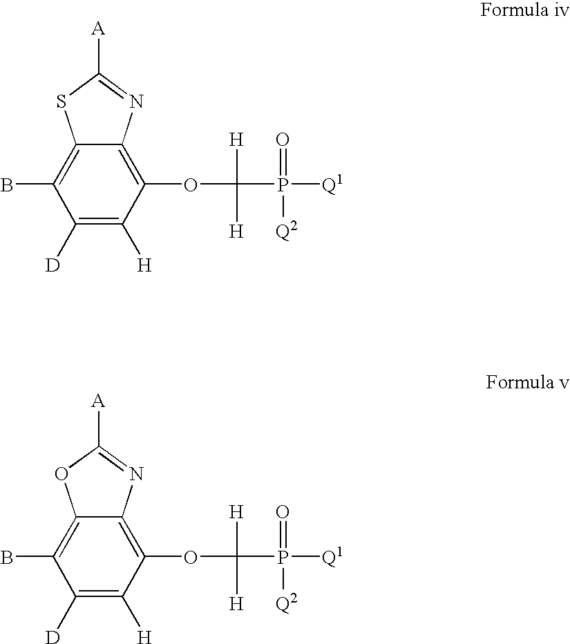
C1([D])=C([H])C(OC(P([Q1])(=O)[Q2])([H])[H])=C2C(=C1B)SC([A])=N2.C1([D])=C([H])C(OC(P([Q1])(=O)[Q2])([H])[H])=C2C(=C1B)OC([A])=N2
